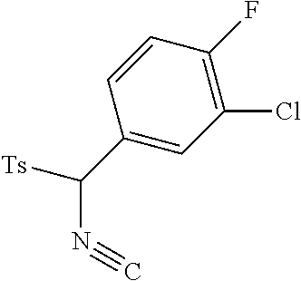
C1=CC(C(N#C)[Ts])=CC(Cl)=C1F
